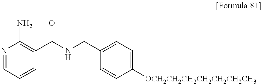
N1=CC=CC(C(NCC2=CC=C([OCH2CH2CH2CH2CH2CH2CH3])C=C2)=O)=C1N
